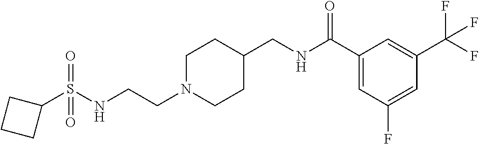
N(CCN1CCC(CNC(C2=CC(F)=CC(C(F)(F)F)=C2)=O)CC1)S(C1CCC1)(=O)=O
